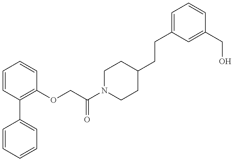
C1=CC=CC=C1C1=C(OCC(N2CCC(CCC3=CC=CC(CO)=C3)CC2)=O)C=CC=C1
